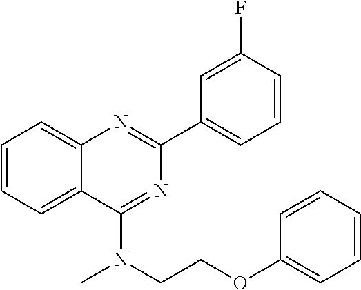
C1(C2=CC=CC(F)=C2)=NC2=CC=CC=C2C(N(CCOC2=CC=CC=C2)C)=N1
